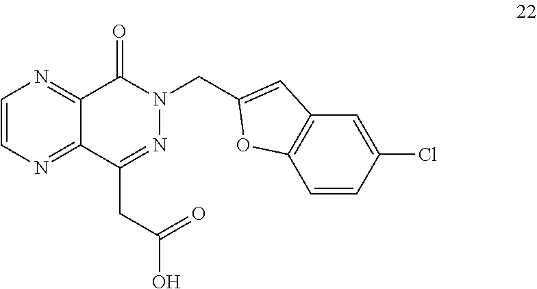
C1=CN=C2C(=N1)C(=O)N(CC1=CC3=C(C=CC(Cl)=C3)O1)N=C2CC(O)=O
